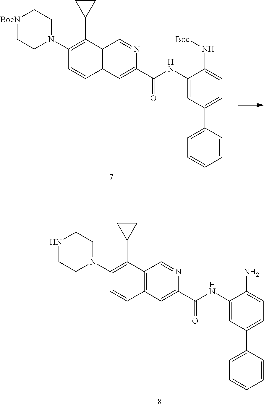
C12=C(C=C(C(=O)NC3=CC(C4=CC=CC=C4)=CC=C3N[Boc])N=C1)C=CC(N1CC[BocN]CC1)=C2C1CC1.C12=C(C=C(C(=O)NC3=CC(C4=CC=CC=C4)=CC=C3N)N=C1)C=CC(N1CCNCC1)=C2C1CC1
